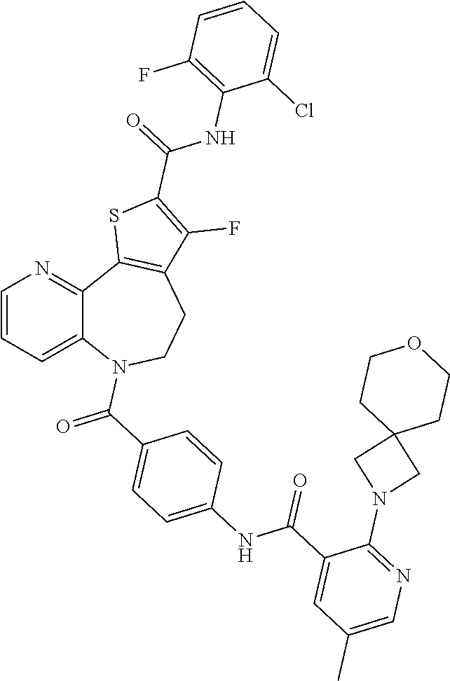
C1=CC=C2C(=N1)C1=C(CCN2C(C2=CC=C(NC(C3=CC(C)=CN=C3N3CC4(C3)CCOCC4)=O)C=C2)=O)C(F)=C(C(=O)NC2=C(F)C=CC=C2Cl)S1
